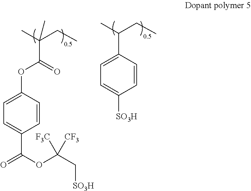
CC(CC)C1=CC=C([SO3H])C=C1.CC(CC)(C(OC1=CC=C(C(OC(C[SO3H])([CF3])[F3C])=O)C=C1)=O)C
